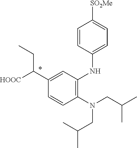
C1(NC2=C(N(CC(C)C)CC(C)C)C=CC(C([HOOC])CC)=C2)=CC=C([SO2Me])C=C1
